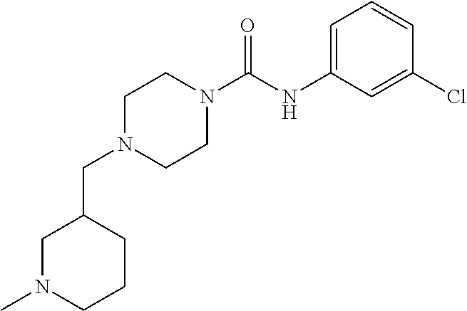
C1(CN2CCN(C(=O)NC3=CC=CC(Cl)=C3)CC2)CN(C)CCC1
